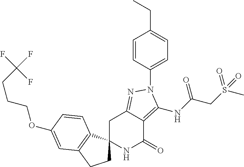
C1C2(C3=C(C1)C=C(OCCCC(F)(F)F)C=C3)NC(=O)C1=C(NC(CS(C)(=O)=O)=O)N(C3=CC=C(CC)C=C3)N=C1C2
